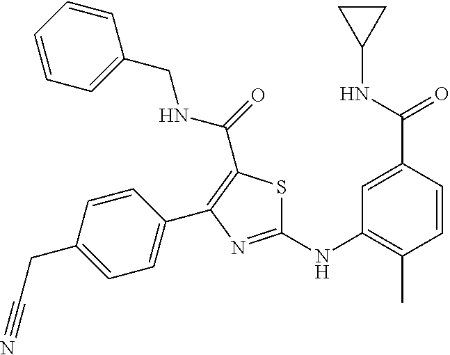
C1(NC2=C(C)C=CC(C(NC3CC3)=O)=C2)=NC(C2=CC=C(CC#N)C=C2)=C(C(=O)NCC2=CC=CC=C2)S1
